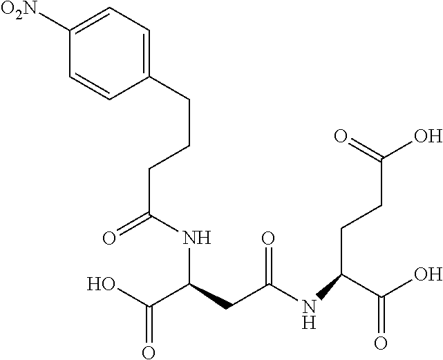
C1=CC(CCCC(=O)NC(CC(NC(CCC(O)=O)C(O)=O)=O)C(O)=O)=CC=C1[O2N]
